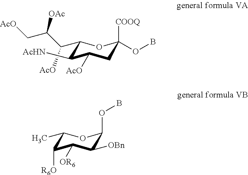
C1(C(C(C[AcO])[OAc])[AcO])OC([COOQ])(OB)CC([AcO])C1[AcHN].C1(C)OC(OB)C([OBn])C([OR6])C1[R6O]
